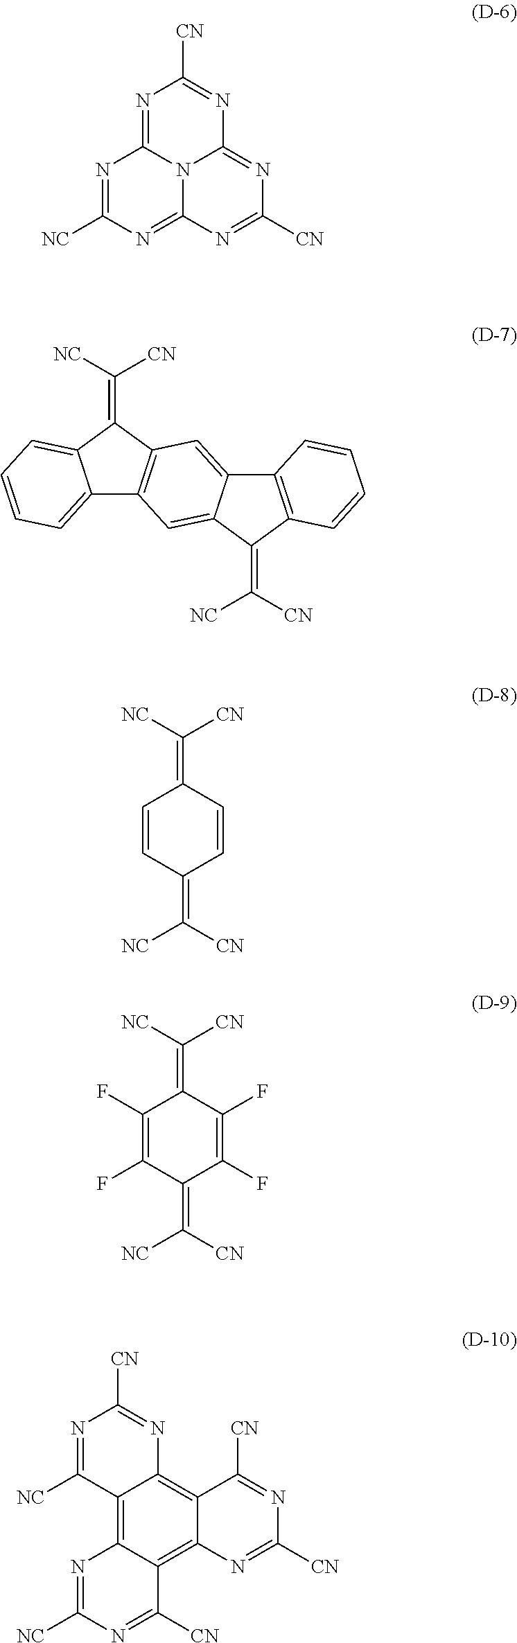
N1=C([NC])N=C2N3C1=NC([CN])=NC3=NC([CN])=N2.C12=CC=CC=C1C(=C([NC])[CN])C1=C2C=C2C(=C1)C1=C(C2=C([CN])[NC])C=CC=C1.C1=CC(=C([CN])[NC])C=CC1=C([NC])[CN].C1(F)=C(F)C(=C([CN])[NC])C(F)=C(F)C1=C([NC])[CN].C12=C3C(=C4C(=C1N=C([CN])N=C2[NC])C([CN])=NC([CN])=N4)C([CN])=NC([NC])=N3
